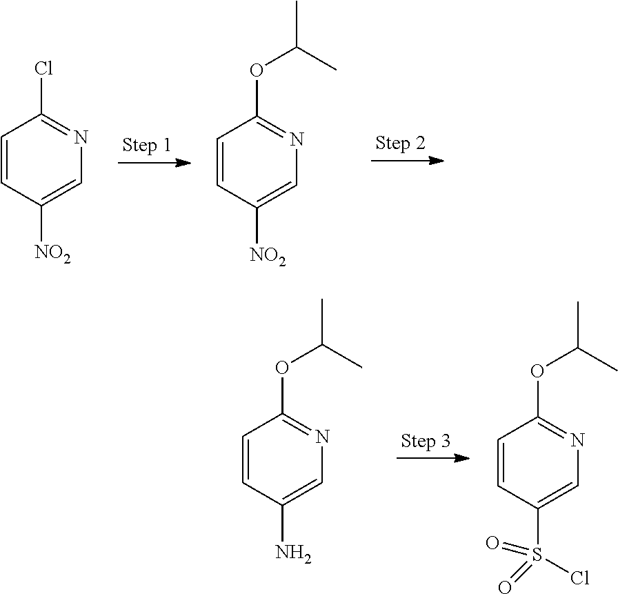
C1=CC([NO2])=CN=C1Cl.C1=CC([NO2])=CN=C1OC(C)C.C1=CC(N)=CN=C1OC(C)C.C1=CC(S(Cl)(=O)=O)=CN=C1OC(C)C
